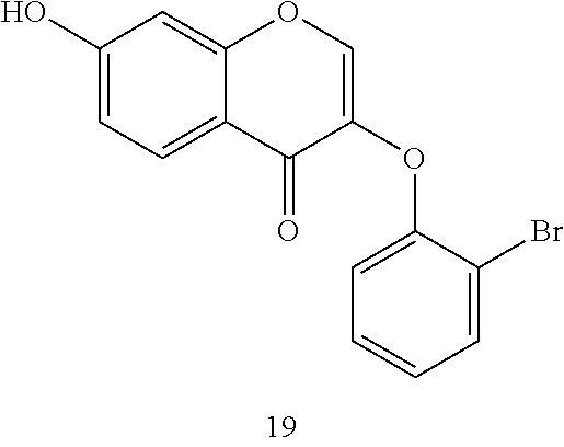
C1(O)=CC=C2C(=C1)OC=C(OC1=CC=CC=C1Br)C2=O
